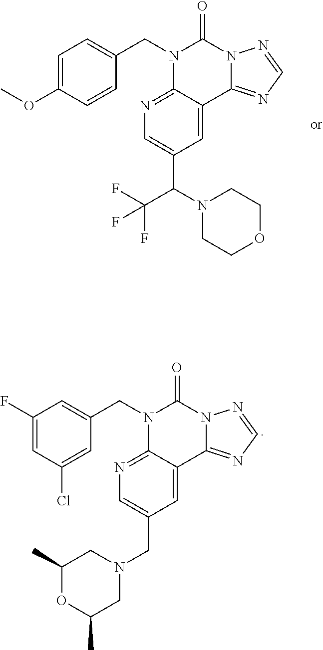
C1=C(OC)C=CC(CN2C3=NC=C(C(N4CCOCC4)C(F)(F)F)C=C3C3=NC=NN3C2=O)=C1.C1(F)=CC(Cl)=CC(CN2C3=NC=C(CN4CC(C)OC(C)C4)C=C3C3=NC=NN3C2=O)=C1
